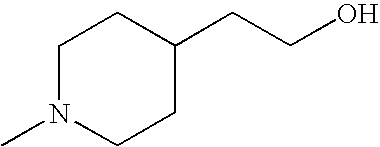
C1N(C)CCC(CCO)C1
